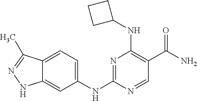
N1=C(NC2=CC=C3C(=C2)NN=C3C)N=CC(C(N)=O)=C1NC1CCC1
